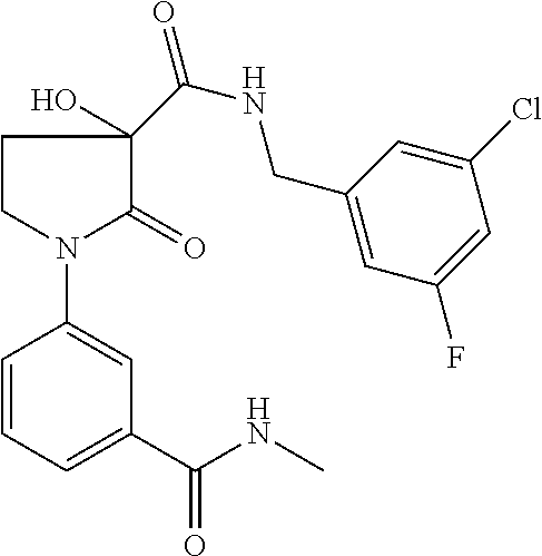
C1CN(C2=CC(C(NC)=O)=CC=C2)C(=O)C1(O)C(=O)NCC1=CC(F)=CC(Cl)=C1
